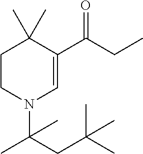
C1CN(C(C)(CC(C)(C)C)C)C=C(C(CC)=O)C1(C)C
